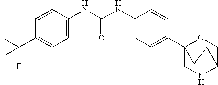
C(NC1=CC=C(C23CNC(CO2)CC3)C=C1)(NC1=CC=C(C(F)(F)F)C=C1)=O
